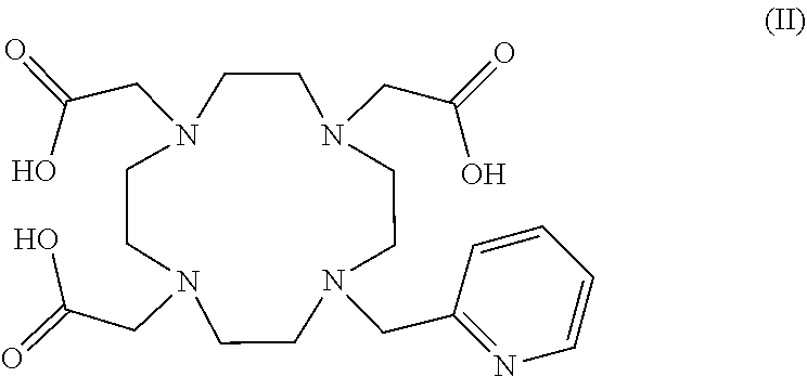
N1(CC(=O)O)CCN(CC(=O)O)CCN(CC(=O)O)CCN(CC2=NC=CC=C2)CC1
